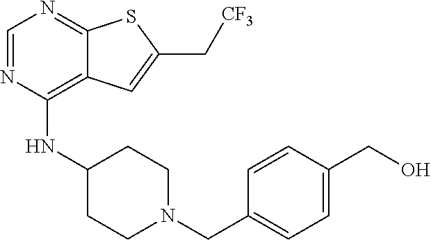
C1=NC(NC2CCN(CC3=CC=C(CO)C=C3)CC2)=C2C(=N1)SC(C[CF3])=C2
